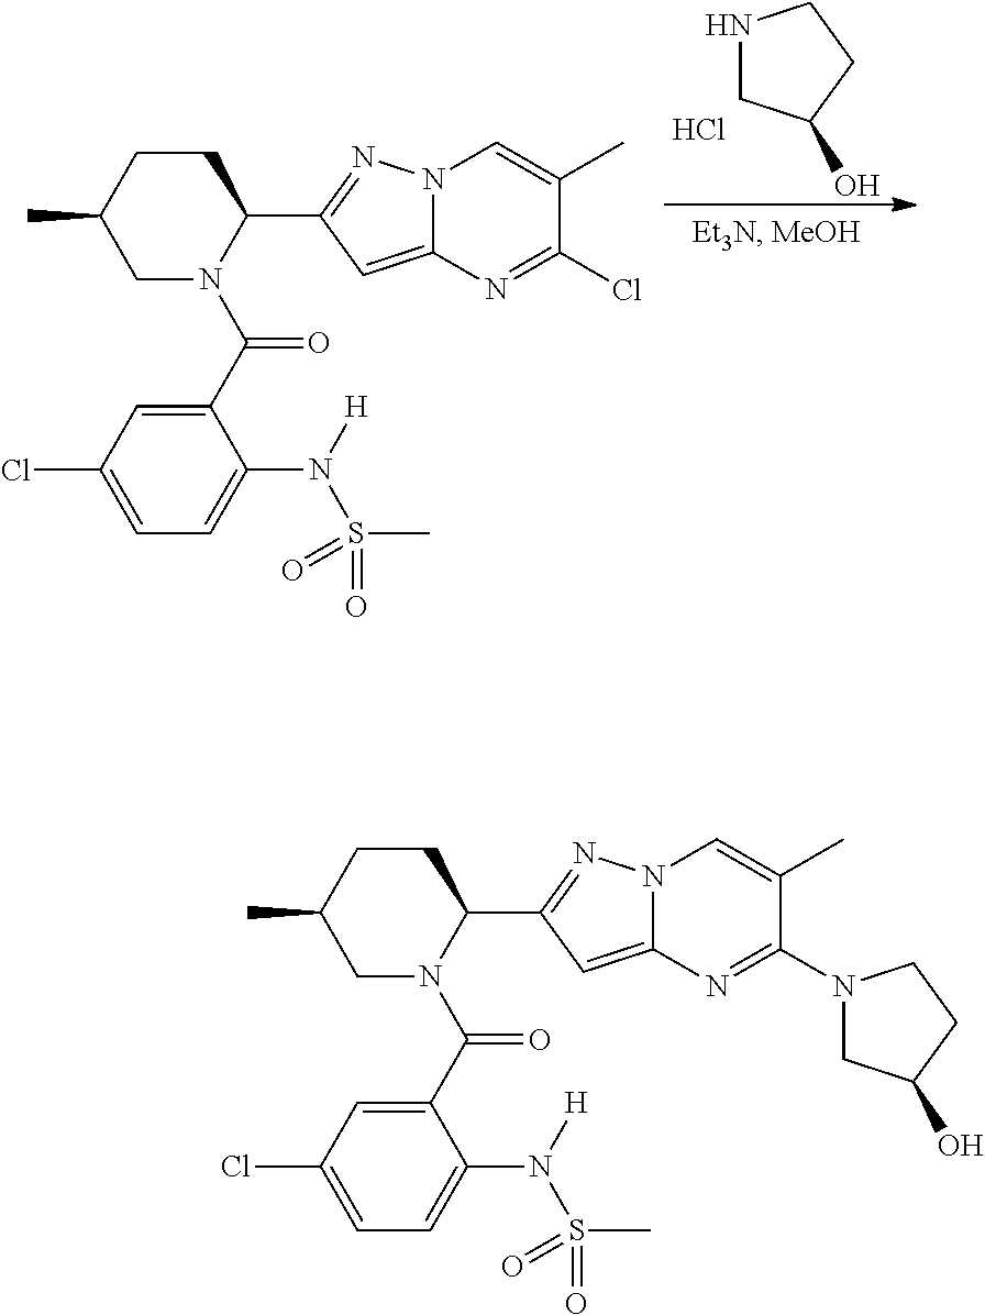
N1CC(O)CC1.Cl.C1CC(C)CN(C(C2=CC(Cl)=CC=C2N([H])S(C)(=O)=O)=O)C1C1=NN2C(=C1)N=C(Cl)C(C)=C2.C1CC(C)CN(C(C2=CC(Cl)=CC=C2N([H])S(C)(=O)=O)=O)C1C1=NN2C(=C1)N=C(N1CC(O)CC1)C(C)=C2
